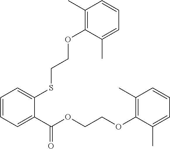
C1(C)=C(OCCSC2=CC=CC=C2C(OCCOC2=C(C)C=CC=C2C)=O)C(C)=CC=C1
